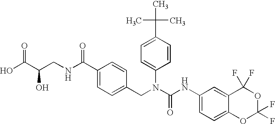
C(C1=CC=C(N(C(NC2=CC=C3C(=C2)C(F)(F)OC(F)(F)O3)=O)CC2=CC=C(C(NCC(C(O)=O)O)=O)C=C2)C=C1)(C)(C)C
